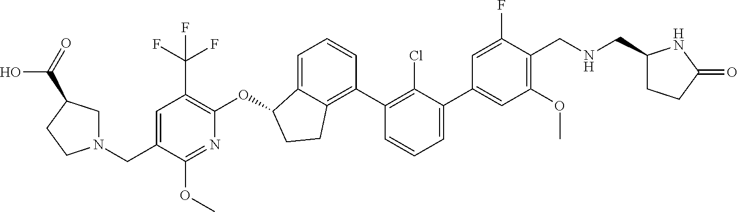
C(C1=CC(C(F)(F)F)=C(OC2C3=CC=CC(C4=C(Cl)C(C5=CC(OC)=C(CNCC6CCC(=O)N6)C(F)=C5)=CC=C4)=C3CC2)N=C1OC)N1CC(C(=O)O)CC1
